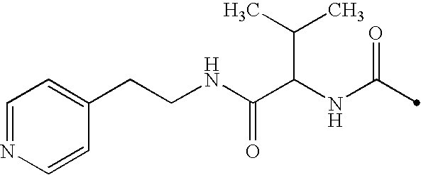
C(C(NC(=O)C)C(C)C)(=O)NCCC1=CC=NC=C1
